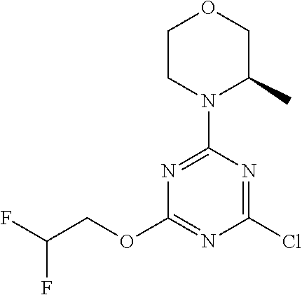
C1CN(C2=NC(OCC(F)F)=NC(Cl)=N2)C(C)CO1
